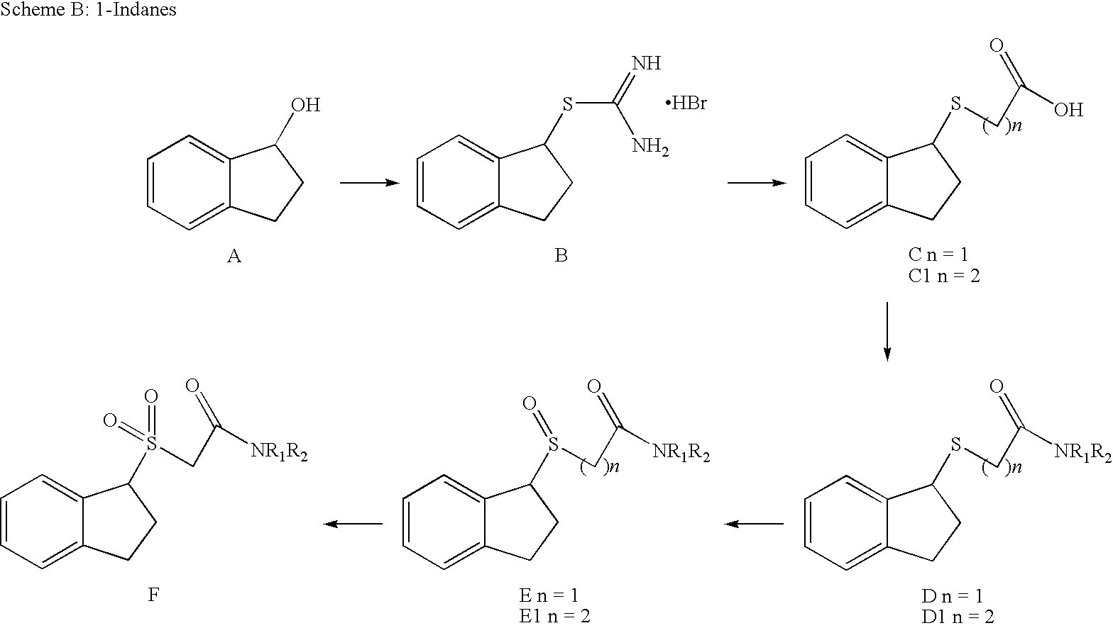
C1=CC=C2C(=C1)C(SC(=N)N)CC2.Br.C1=CC=C2C(=C1)C(SCC(=O)O)CC2.C1=CC=C2C(=C1)C(O)CC2.B.C1=CC=C2C(=C1)C(SCC(=O)[NR1R2])CC2.C1=CC=C2C(=C1)C(S(CC(=O)[NR1R2])=O)CC2.C1=CC=C2C(=C1)C(S(CC(=O)[NR1R2])(=O)=O)CC2.F
